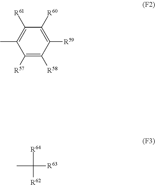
C1([R57])=C([R58])C([R59])=C([R60])C([R61])=C1C.[R64]C([R62])([R63])C
